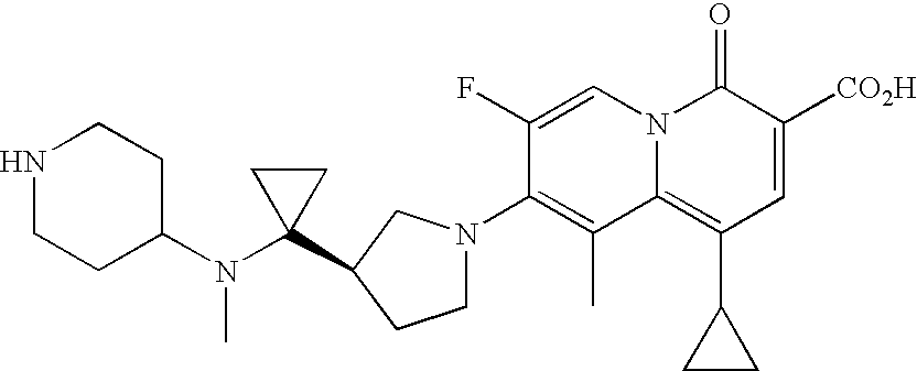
C1N(C2=C(C)C3=C(C4CC4)C=C([CO2H])C(=O)N3C=C2F)CC(C2(N(C3CCNCC3)C)CC2)C1
